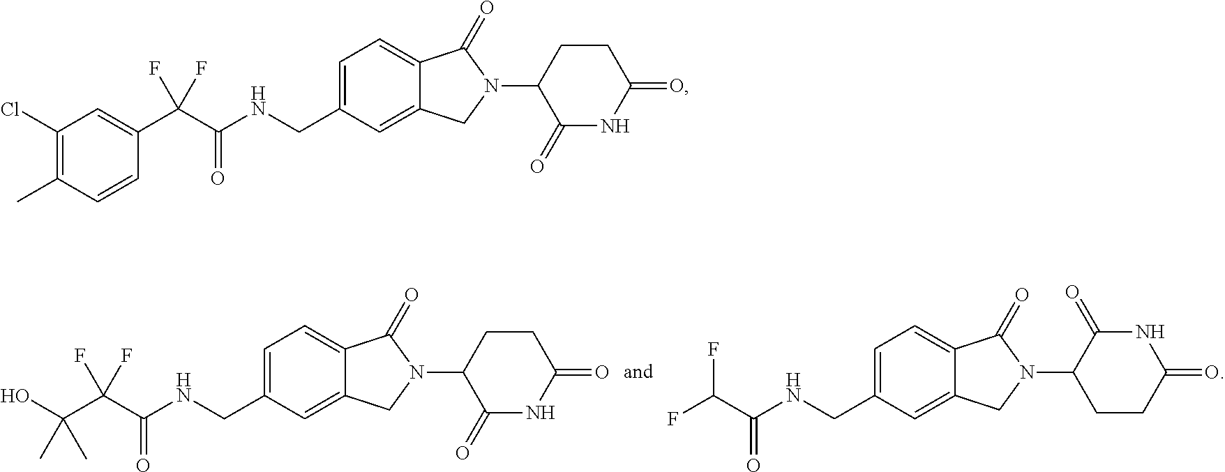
CC(C(C(NCC1=CC=C2C(=C1)CN(C1C(=O)NC(=O)CC1)C2=O)=O)(F)F)(O)C.FC(C(NCC1=CC=C2C(=C1)CN(C1CCC(=O)NC1=O)C2=O)=O)F.C1(Cl)=C(C)C=CC(C(C(NCC2=CC=C3C(=C2)CN(C2C(=O)NC(=O)CC2)C3=O)=O)(F)F)=C1
